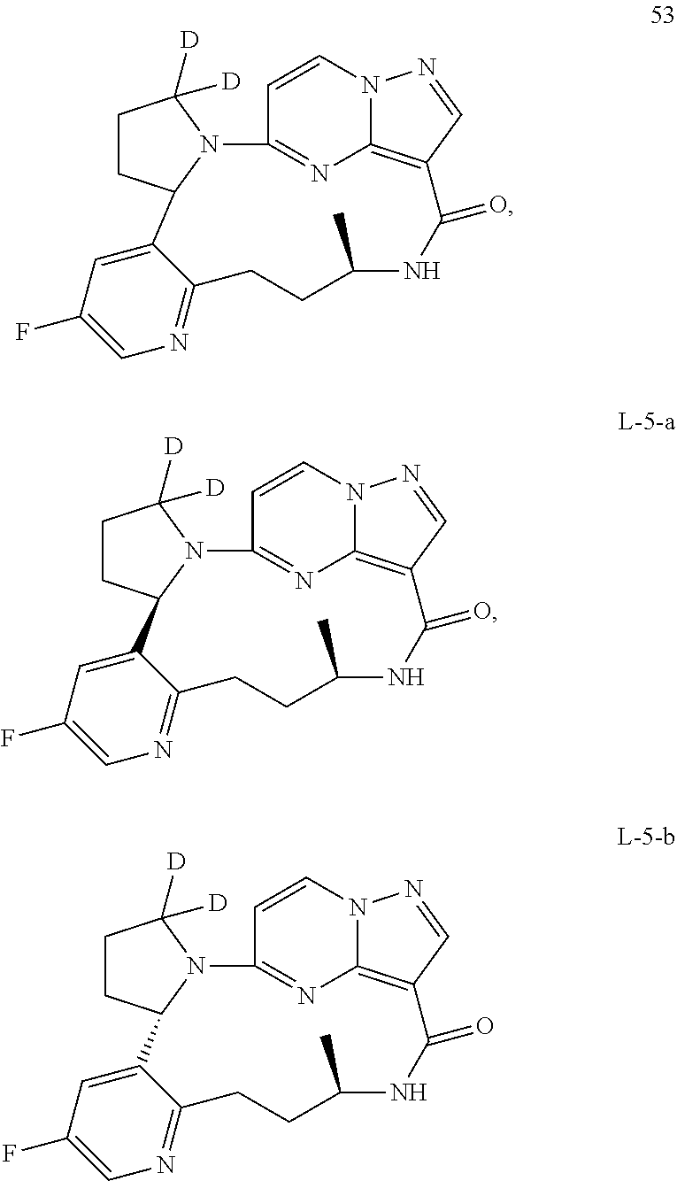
C12=C3C=NN1C=CC(=N2)N1C([D])([D])CCC1C1=CC(F)=CN=C1CCC(C)NC3=O.C12=C3C=NN1C=CC(=N2)N1C([D])([D])CCC1C1=CC(F)=CN=C1CCC(C)NC3=O.C12=C3C=NN1C=CC(=N2)N1C([D])([D])CCC1C1=CC(F)=CN=C1CCC(C)NC3=O
